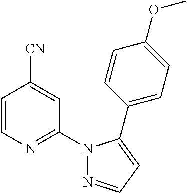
C1=CN=C(N2N=CC=C2C2=CC=C(OC)C=C2)C=C1[CN]
